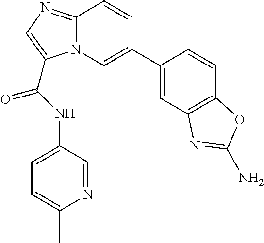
C1(C2=CN3C(=NC=C3C(=O)NC3=CC=C(C)N=C3)C=C2)=CC2=C(C=C1)OC(N)=N2
